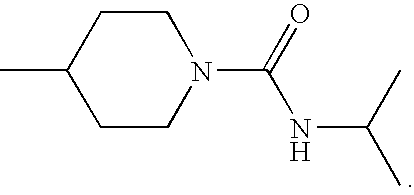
CC1CCN(C(=O)NC(C)C)CC1
